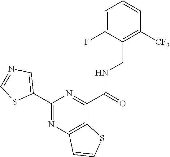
C1(F)=CC=CC([CF3])=C1CNC(C1=NC(C2=CN=CS2)=NC2=C1SC=C2)=O
